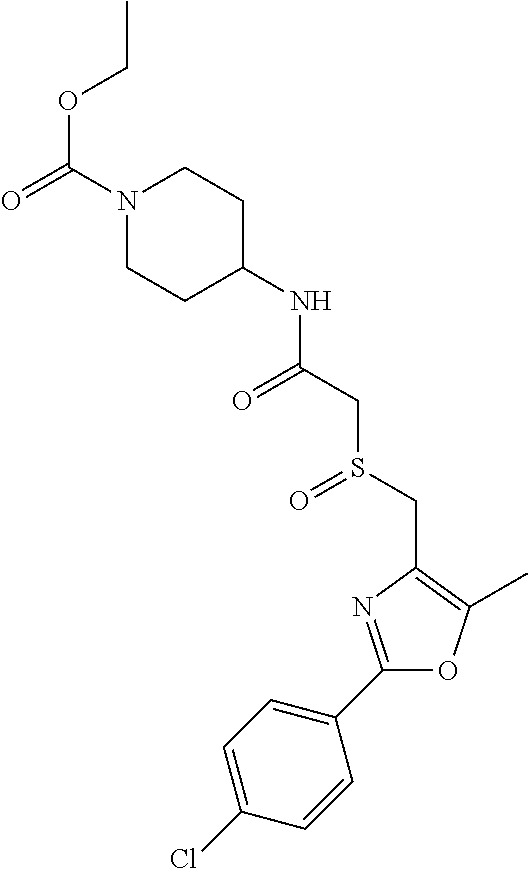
N1(C(=O)OCC)CCC(NC(CS(CC2=C(C)OC(C3=CC=C(Cl)C=C3)=N2)=O)=O)CC1
